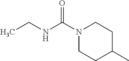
CCNC(N1CCC(C)CC1)=O
